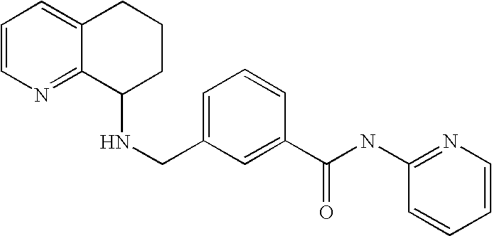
N(CC1=CC=CC(C(NC2=NC=CC=C2)=O)=C1)C1CCCC2=CC=CN=C12
